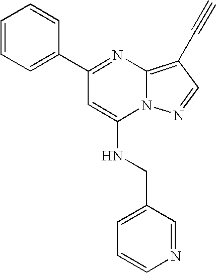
C1(C2=CC=CC=C2)=NC2=C(C#C)C=NN2C(NCC2=CC=CN=C2)=C1
